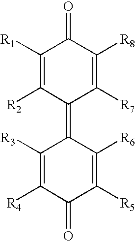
C1(=C2C([R3])=C([R4])C(=O)C([R5])=C2[R6])C([R7])=C([R8])C(=O)C([R1])=C1[R2]
